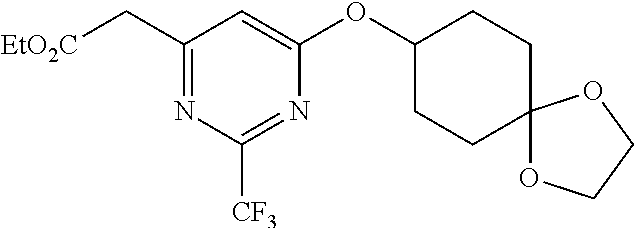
[EtO2C]CC1=NC([CF3])=NC(OC2CCC3(CC2)OCCO3)=C1
